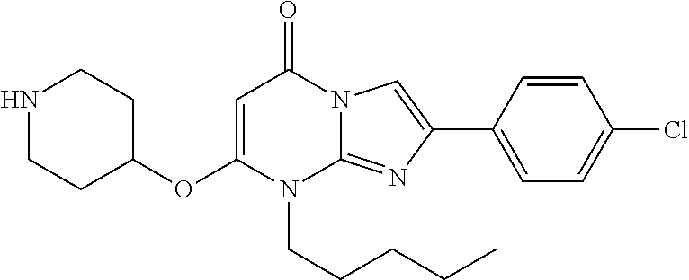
O(C1CCNCC1)C1=CC(=O)N2C(=NC(C3=CC=C(Cl)C=C3)=C2)N1CCCCC
